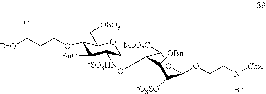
C1(OCCC([BnO])=O)C([BnO])C([-SO3HN])C(OC2C([MeO2C])OC(OCCN([Bn])[Cbz])C([-O3SO])C2[OBn])OC1C[OSO3-]
